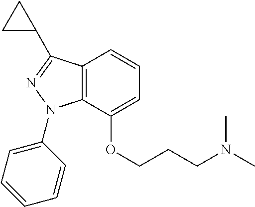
C1=C(OCCCN(C)C)C2=C(C=C1)C(C1CC1)=NN2C1=CC=CC=C1
